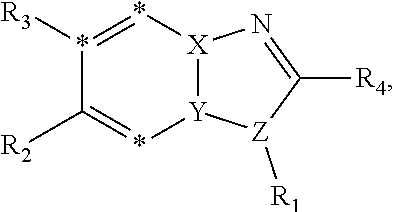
*1([R3])=*[X]2[Y](*=C1[R2])[Z]([R1])C([R4])=N2
